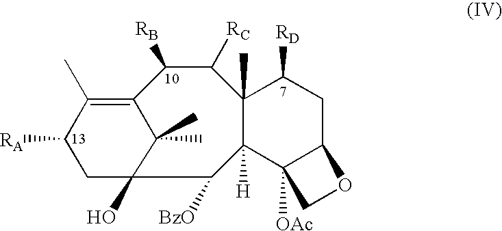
C12=C(C)C([RA])CC(O)(C([BzO])C3([H])C(C)(C([RC])C1[RB])C([RD])CC1C3([OAc])CO1)C2(C)C
